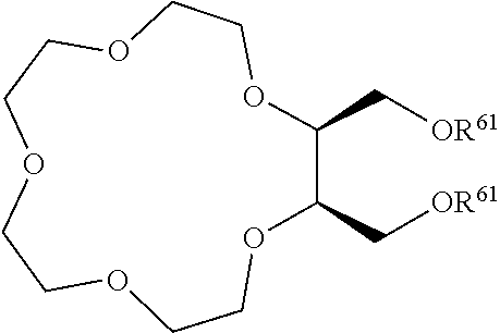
O1CCOCCOCCOC(C[OR61])C(C[OR61])OCC1
